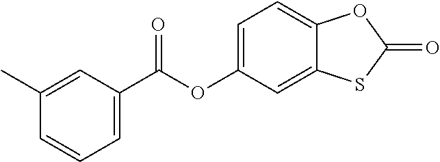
C1(C)=CC(C(=O)OC2=CC=C3C(=C2)SC(=O)O3)=CC=C1
